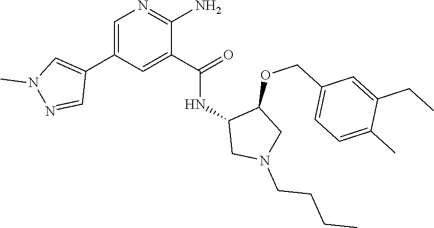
C1=C(C2=CN(C)N=C2)C=C(C(=O)NC2CN(CCCC)CC2OCC2=CC=C(C)C(CC)=C2)C(N)=N1
